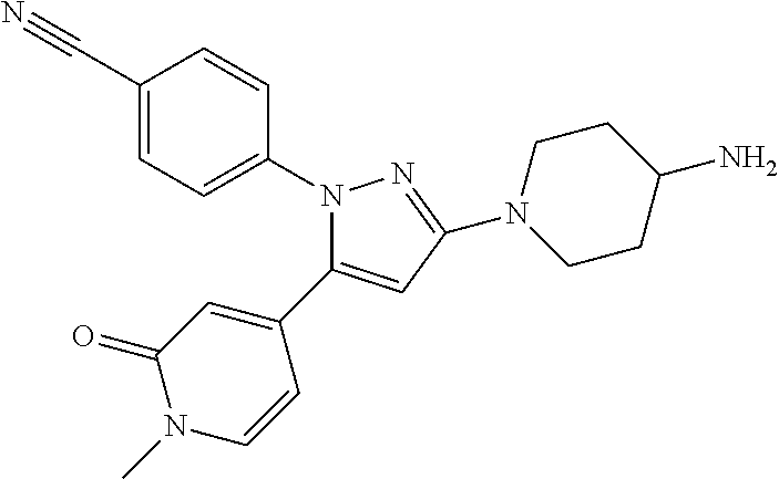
N1(C2=CC=C(C#N)C=C2)C(C2=CC(=O)N(C)C=C2)=CC(N2CCC(N)CC2)=N1
